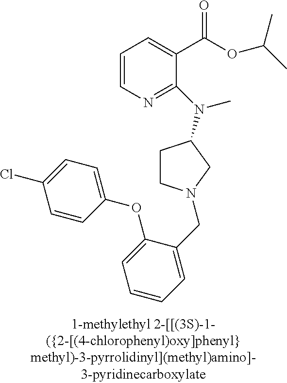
C1=CN=C(N(C)C2CCN(CC3=CC=CC=C3OC3=CC=C(Cl)C=C3)C2)C(C(OC(C)C)=O)=C1
